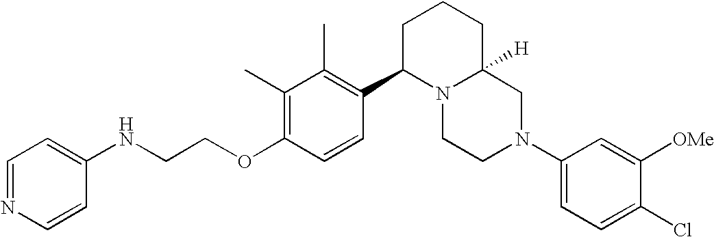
C1(C)=C(OCCNC2=CC=NC=C2)C=CC(C2N3C([H])(CCC2)CN(C2=CC=C(Cl)C([OMe])=C2)CC3)=C1C
